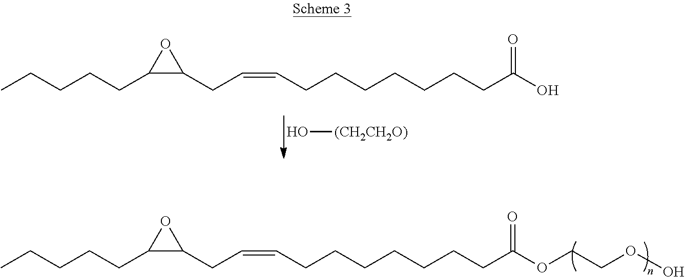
CCCCCC1C(CC=CCCCCCCCC(O)=O)O1.O[(CH2CH2O)].CCCCCC1C(CC=CCCCCCCCC(OCCOO)=O)O1
